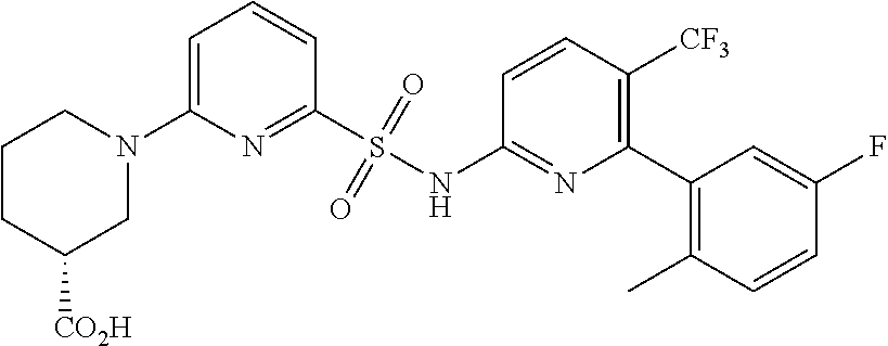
C1=C(N2CCCC([CO2H])C2)N=C(S(NC2=NC(C3=C(C)C=CC(F)=C3)=C([CF3])C=C2)(=O)=O)C=C1
